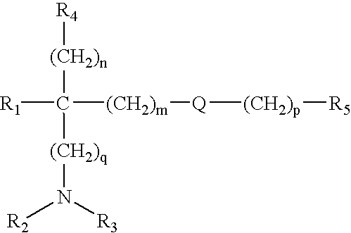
[R1]C([(CH2)n][R4])([(CH2)q]N([R3])[R2])[(CH2)m][Q][(CH2)p][R5]
